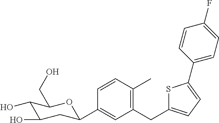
C1(CC2=CC=C(C3=CC=C(F)C=C3)S2)=C(C)C=CC(C2CC(O)C(O)C(CO)O2)=C1
